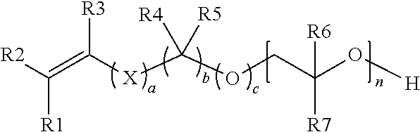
[X](C(OCC(O[H])([R6])[R7])([R4])[R5])C([R3])=C([R2])[R1]
